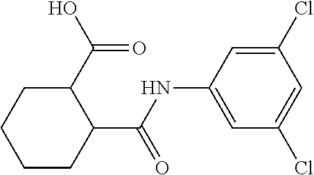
C(C1C(C(NC2=CC(Cl)=CC(Cl)=C2)=O)CCCC1)(=O)O
